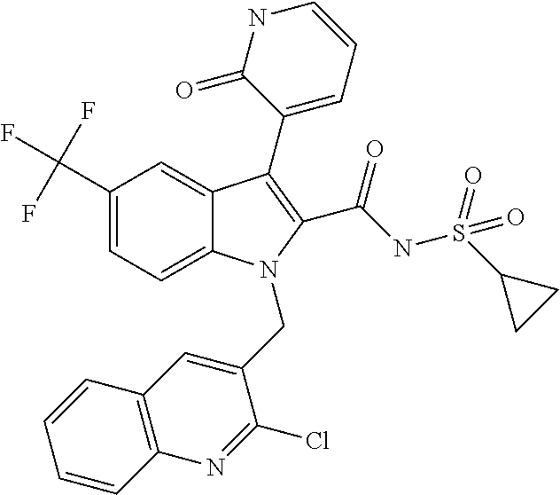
C12=CC=C(C(F)(F)F)C=C1C(C1=CC=CNC1=O)=C(C(=O)NS(C1CC1)(=O)=O)N2CC1=CC2=C(N=C1Cl)C=CC=C2
